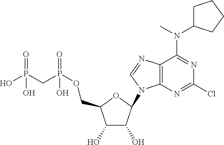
C1(O)C(O)C(N2C3=C(N=C2)C(N(C2CCCC2)C)=NC(Cl)=N3)OC1COP(=O)(CP(O)(=O)O)O
